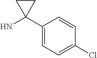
C1(C2(N)CC2)=CC=C(Cl)C=C1
